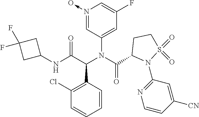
C1(N(C(=O)C2N(C3=NC=CC([CN])=C3)S(=O)(=O)CC2)C(C2=C(Cl)C=CC=C2)C(=O)NC2CC(F)(F)C2)=CC(F)=CN(->O)=C1
